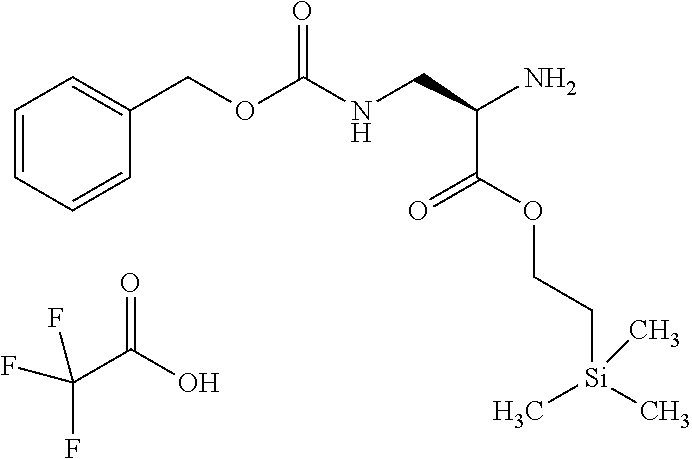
C1=CC=CC(COC(NCC(N)C(OCC[Si](C)(C)C)=O)=O)=C1.FC(C(O)=O)(F)F
